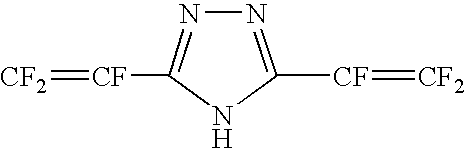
N1=C([CF]=[CF2])NC([CF]=[CF2])=N1
